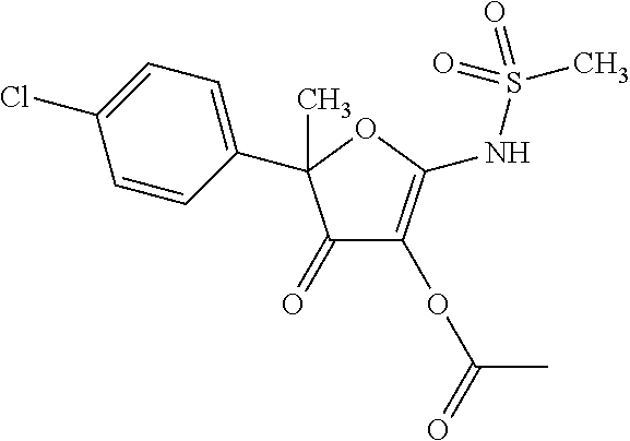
C1(=O)C(OC(C)=O)=C(NS(C)(=O)=O)OC1(C1=CC=C(Cl)C=C1)C
